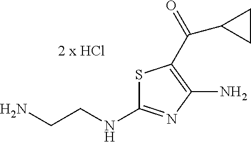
NCCNC1=NC(N)=C(C(=O)C2CC2)S1
